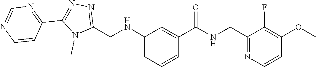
N1=C(CNC2=CC=CC(C(=O)NCC3=NC=CC(OC)=C3F)=C2)N(C)C(C2=NC=NC=C2)=N1
